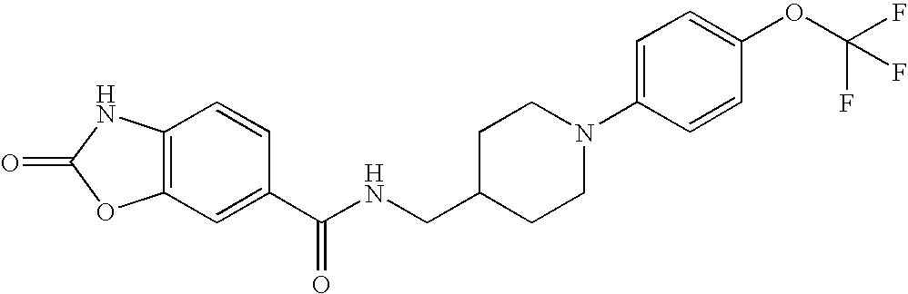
C12=C(C=C(C(NCC3CCN(C4=CC=C(OC(F)(F)F)C=C4)CC3)=O)C=C1)OC(=O)N2
